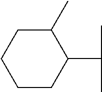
C1CC(C(C)C)C(C)CC1
